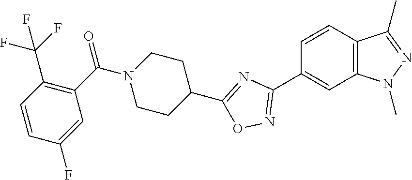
C1=CC2=C(C=C1C1=NOC(C3CCN(C(C4=C(C(F)(F)F)C=CC(F)=C4)=O)CC3)=N1)N(C)N=C2C
